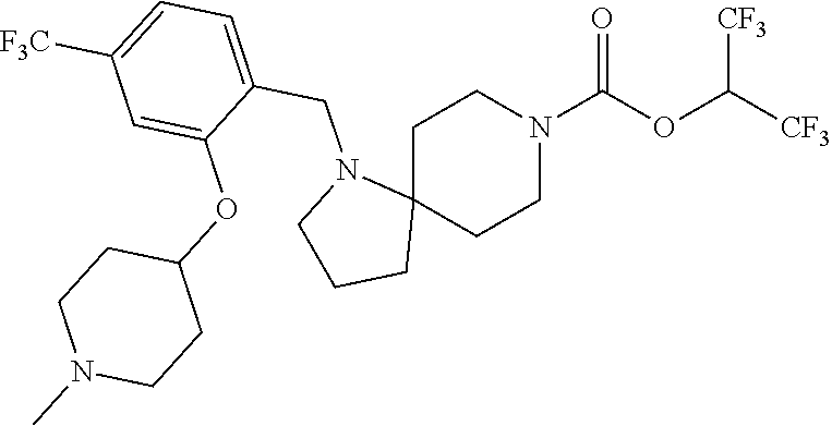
C1CN(C(OC([CF3])[CF3])=O)CCC12CCCN2CC1=CC=C([F3C])C=C1OC1CCN(C)CC1
